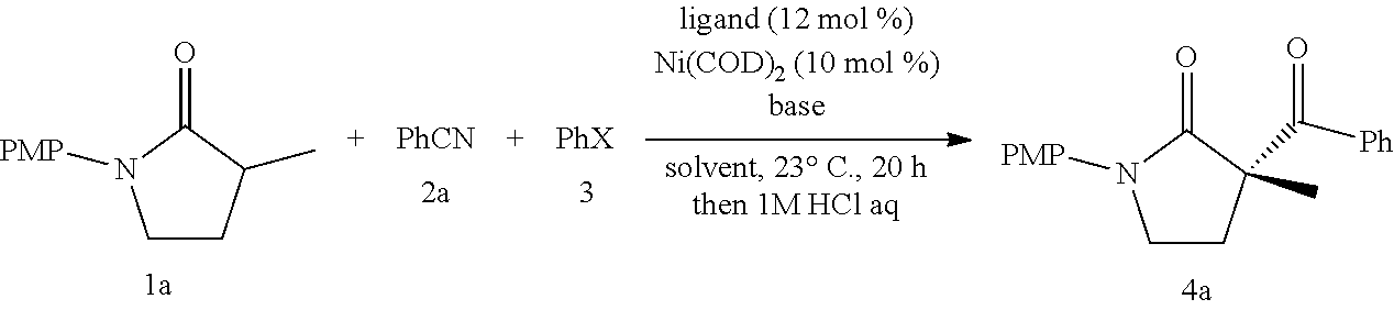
[PhCN].C1CC(C)C(=O)N1[PMP].[PhX].C1CC(C([Ph])=O)(C)C(=O)N1[PMP]
